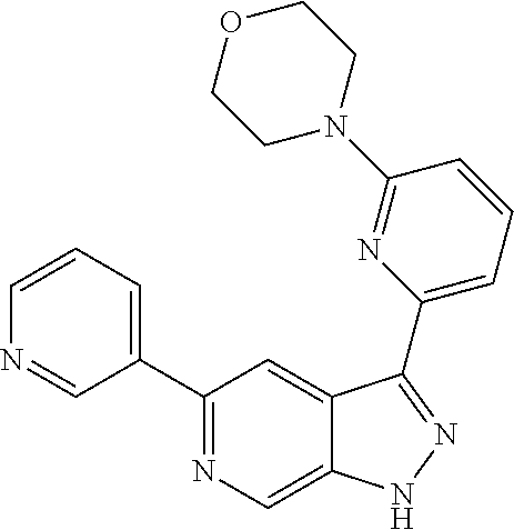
C1(C2=CC=CN=C2)=NC=C2C(=C1)C(C1=CC=CC(N3CCOCC3)=N1)=NN2
